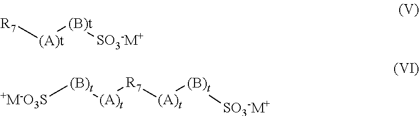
[(A)t]([(B)t][SO3-M+])[R7].[(A)t]([R7][(A)t][(B)t][SO3-M+])[(B)t][+M-O3S]
